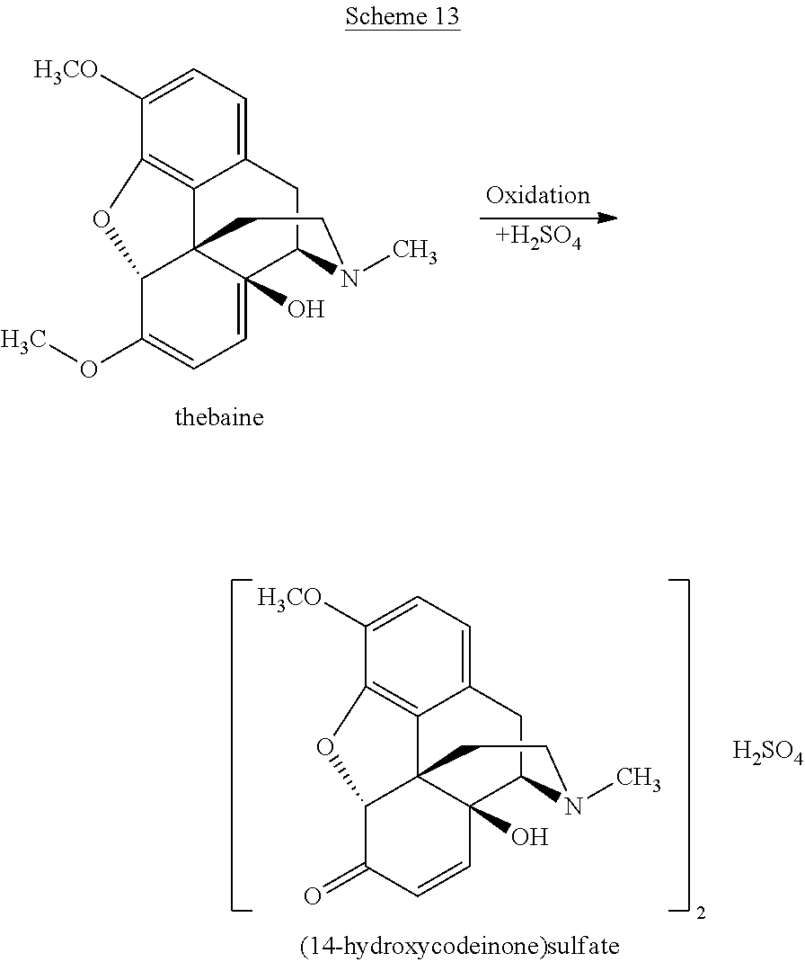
[H2SO4].C12=CC=C([H3CO])C3=C1C14C(O)(C(C2)N(C)CC1)C=CC(=O)C4O3.[+H2SO4].C12=CC=C([H3CO])C3=C1C14C(O)(=CC=C(OC)C1O3)C(C2)N(C)CC4
